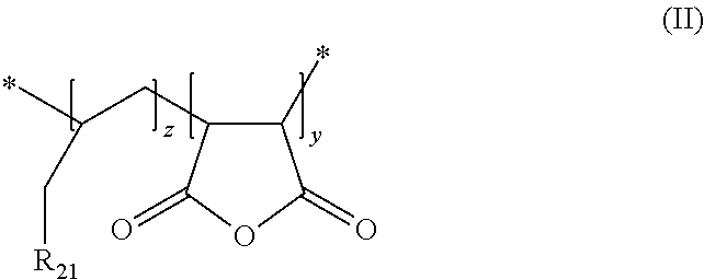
O1C(=O)C(C)C(CC(C)C[R21])C1=O
